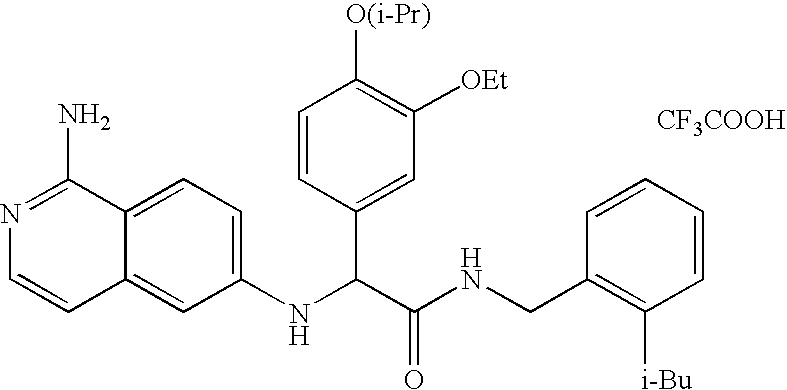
C1(NC(C(NCC2=C([i-Bu])C=CC=C2)=O)C2=CC([OEt])=C([O(i-Pr)])C=C2)=CC=C2C(=C1)C=CN=C2N.[CF3COOH]
